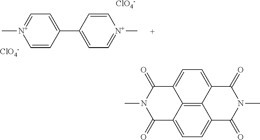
C1(C2=CC=[N+](C)C=C2)=CC=[N+](C)C=C1.[ClO4-].[ClO4-].C12=CC=C3C4=C1C(=CC=C4C(=O)N(C)C3=O)C(=O)N(C)C2=O
